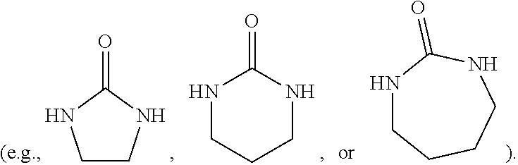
C1CNC(=O)N1.N1CCCNC1=O.N1CCCCNC1=O
